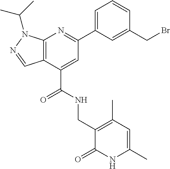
C(=O)(NCC1=C(C)C=C(C)NC1=O)C1=CC(C2=CC=CC(CBr)=C2)=NC2=C1C=NN2C(C)C
